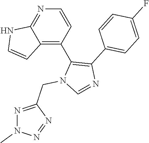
N1=C2C(=C(C3=C(C4=CC=C(F)C=C4)N=CN3CC3=NN(C)N=N3)C=C1)C=CN2
